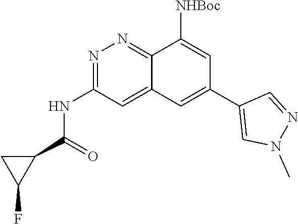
N1=C(NC(=O)C2CC2F)C=C2C(=N1)C([NHBoc])=CC(C1=CN(C)N=C1)=C2
